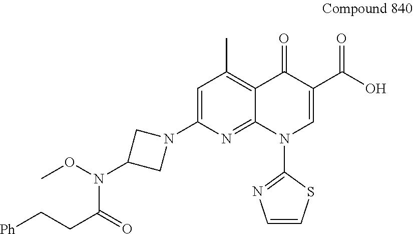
O(N(C1CN(C2=CC(C)=C3C(=N2)N(C2=NC=CS2)C=C(C(O)=O)C3=O)C1)C(=O)CC[Ph])C
